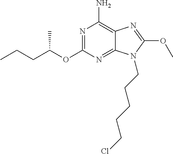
N1=C(OC(CCC)C)N=C2C(=C1N)N=C(OC)N2CCCCCCl
